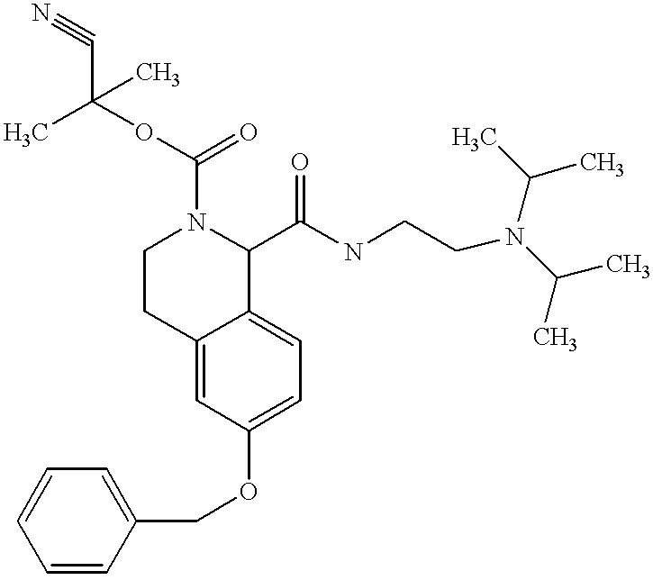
C1=CC=CC(COC2=CC=C3C(=C2)CCN(C(OC(C)(C#N)C)=O)C3C(NCCN(C(C)C)C(C)C)=O)=C1
